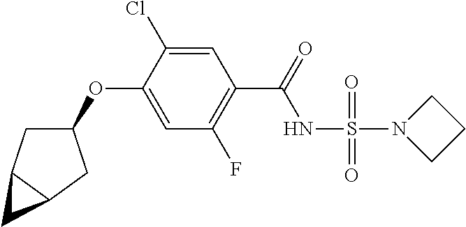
C1(OC2=CC(F)=C(C(=O)NS(N3CCC3)(=O)=O)C=C2Cl)CC2C(C1)C2
